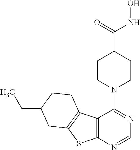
C1CN(C2=NC=NC3=C2C2=C(S3)CC(CC)CC2)CCC1C(=O)NO
